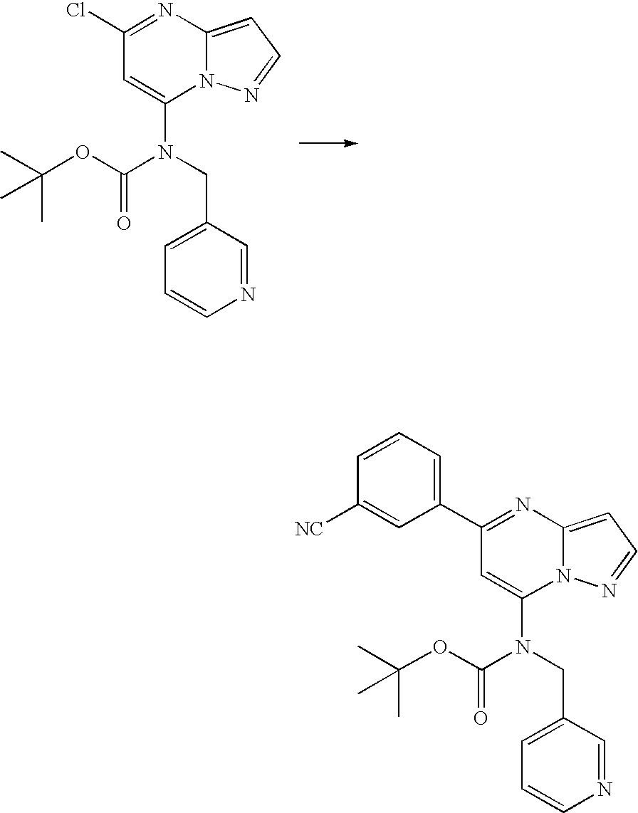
N12C(=CC=N1)N=C(Cl)C=C2N(CC1=CC=CN=C1)C(OC(C)(C)C)=O.N12C(=CC=N1)N=C(C1=CC=CC([NC])=C1)C=C2N(CC1=CC=CN=C1)C(OC(C)(C)C)=O
